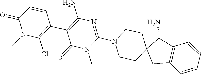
C12=C(C(N)C3(C1)CCN(C1=NC(N)=C(C4=C(Cl)N(C)C(=O)C=C4)C(=O)N1C)CC3)C=CC=C2
